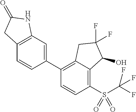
C1(C2=C3C(=C(S(C(F)(F)F)(=O)=O)C=C2)C(O)C(F)(F)C3)=CC2=C(C=C1)CC(=O)N2
